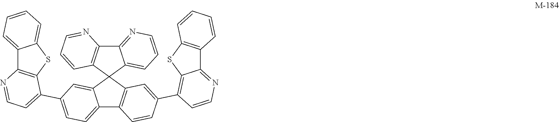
C12=CC=C(C3=CC=NC4=C3SC3=CC=CC=C43)C=C1C1(C3=C2C=CC(C2=C4C(=NC=C2)C2=C(S4)C=CC=C2)=C3)C2=C(C3=NC=CC=C31)N=CC=C2
